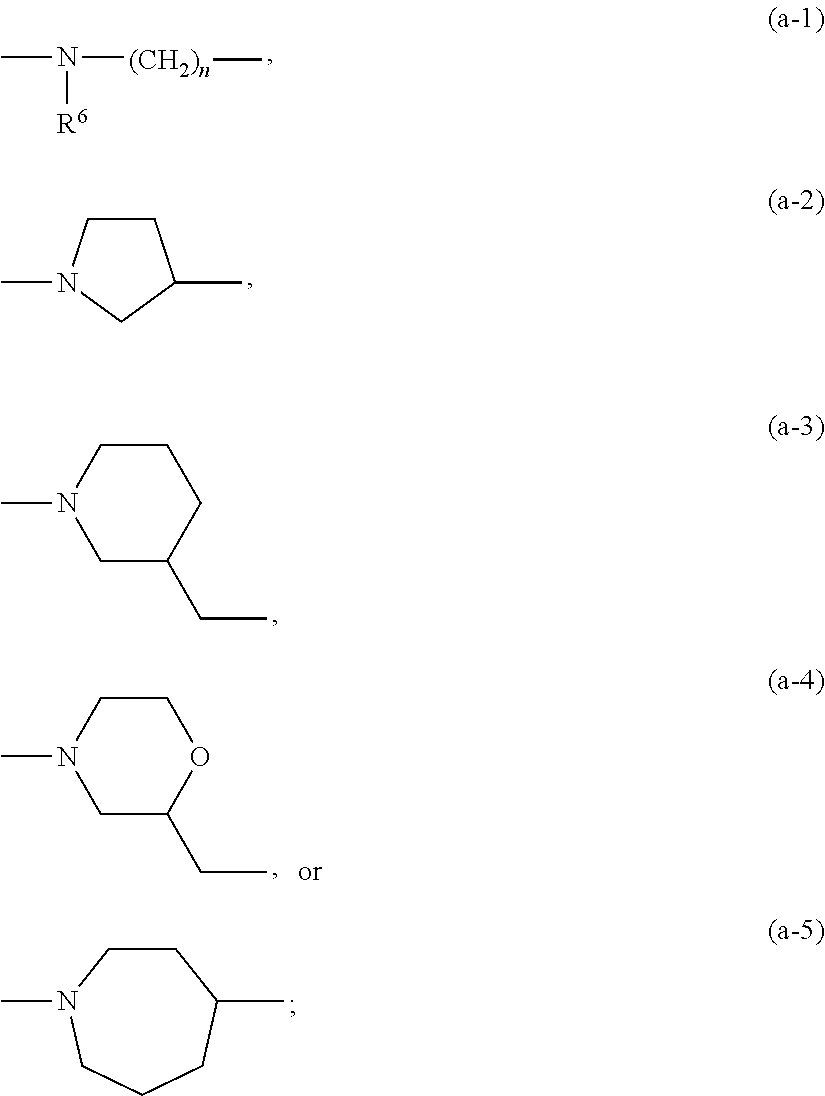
CN([(CH2)n]C)[R6].C1CN(C)CC1C.C1C(CC)CCCN1C.C1C(CC)OCCN1C.C1CN(C)CCCC1C
